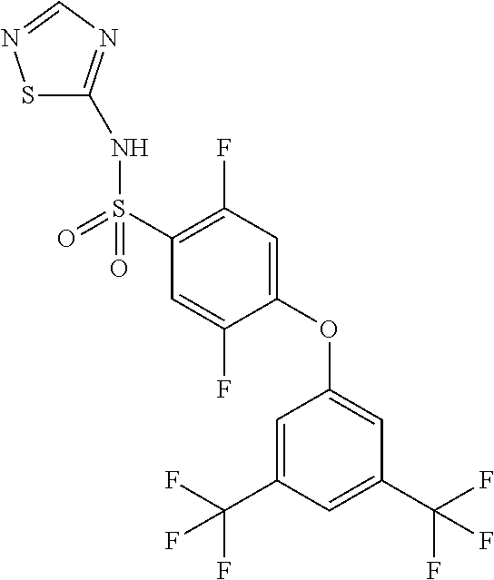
S1C(NS(=O)(=O)C2=C(F)C=C(OC3=CC(C(F)(F)F)=CC(C(F)(F)F)=C3)C(F)=C2)=NC=N1
